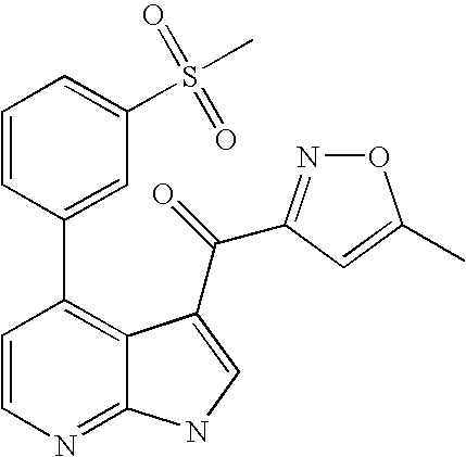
C1=CN=C2C(=C1C1=CC(S(C)(=O)=O)=CC=C1)C(C(=O)C1=NOC(C)=C1)=CN2
